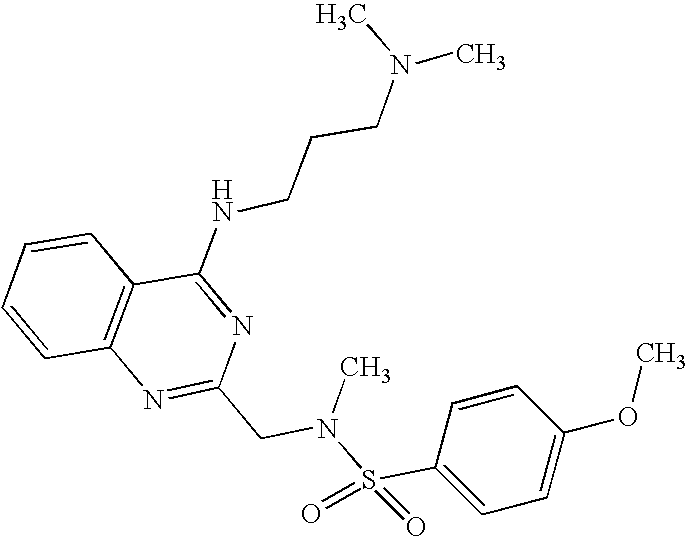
C1=CC2=C(C=C1)C(NCCCN(C)C)=NC(CN(S(C1=CC=C(OC)C=C1)(=O)=O)C)=N2
